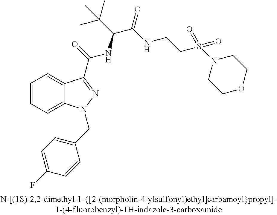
C1=CC=C2C(=C1)C(C(=O)NC(C(C)(C)C)C(=O)NCCS(=O)(N1CCOCC1)=O)=NN2CC1=CC=C(F)C=C1
